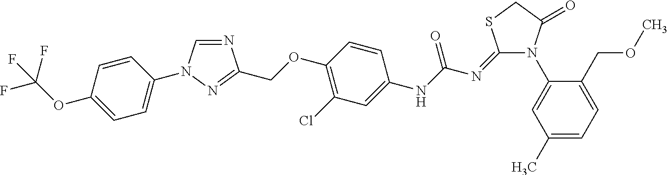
N1=CN(C2=CC=C(OC(F)(F)F)C=C2)N=C1COC1=C(Cl)C=C(NC(N=C2N(C3=CC(C)=CC=C3COC)C(=O)CS2)=O)C=C1
